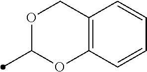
CC1OC2=C(CO1)C=CC=C2
